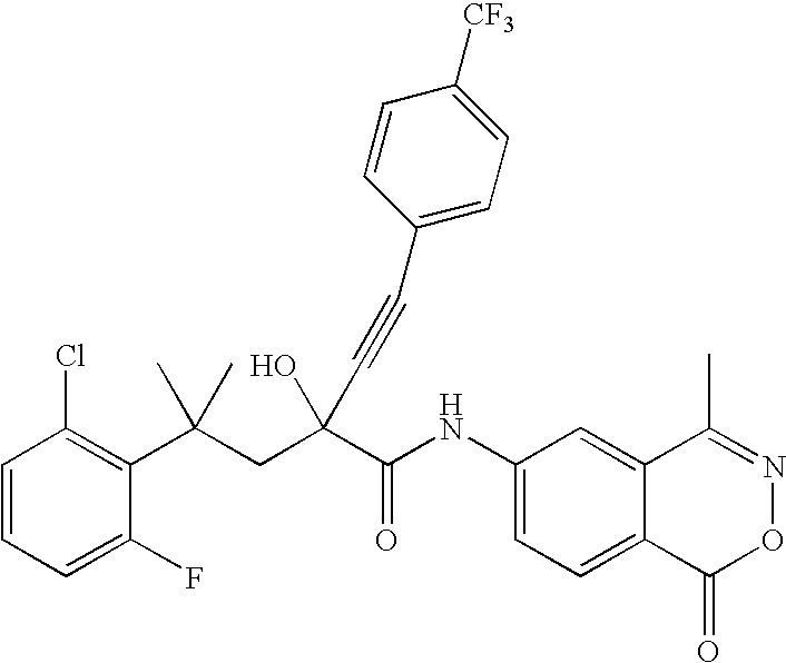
C1=CC=C(F)C(C(CC(C(NC2=CC=C3C(=C2)C(C)=NOC3=O)=O)(O)C#CC2=CC=C([CF3])C=C2)(C)C)=C1Cl
